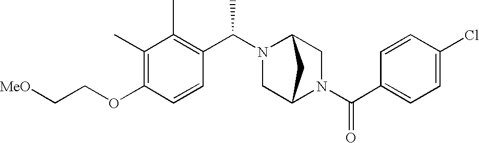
[MeO]CCOC1=C(C)C(C)=C(C(N2CC3N(C(C4=CC=C(Cl)C=C4)=O)CC2C3)C)C=C1
